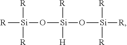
[R][Si](O[Si](O[Si]([R])([R])[R])([H])[R])([R])[R]
